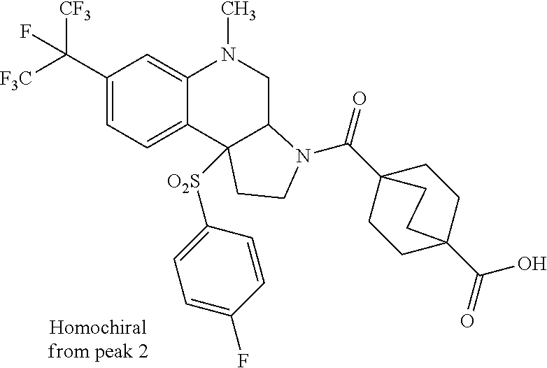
C1(C([F3C])([CF3])F)=CC=C2C(=C1)N(C)CC1C2([O2S]C2=CC=C(F)C=C2)CCN1C(=O)C12CCC(C(=O)O)(CC1)CC2
